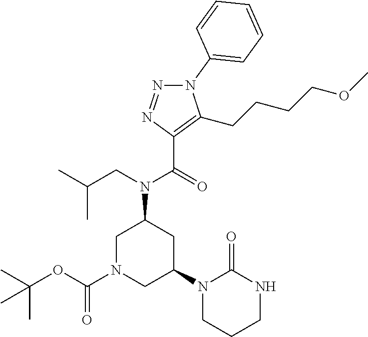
N1(C2=CC=CC=C2)N=NC(C(=O)N(CC(C)C)C2CN(C(OC(C)(C)C)=O)CC(N3CCCNC3=O)C2)=C1CCCCOC
